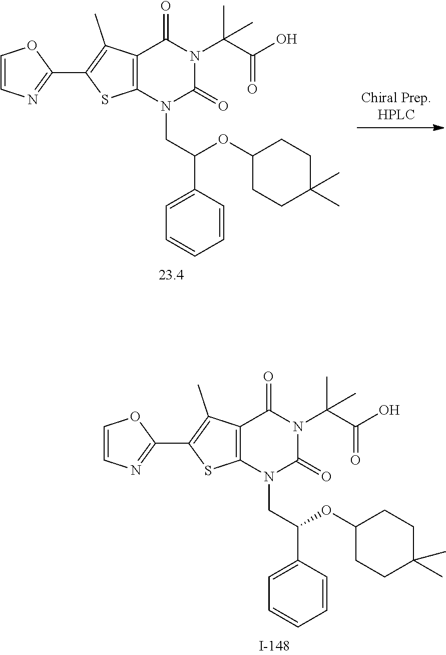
C12=C(N(CC(C3=CC=CC=C3)OC3CCC(C)(C)CC3)C(=O)N(C(C)(C(=O)O)C)C1=O)SC(C1=NC=CO1)=C2C.C12=C(N(CC(C3=CC=CC=C3)OC3CCC(C)(C)CC3)C(=O)N(C(C)(C(=O)O)C)C1=O)SC(C1=NC=CO1)=C2C
